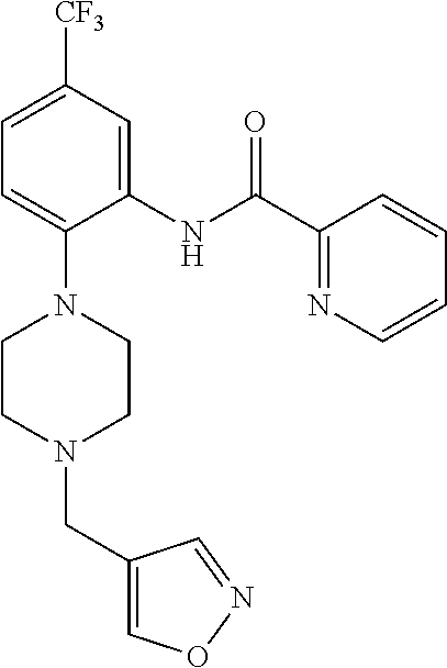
C1=C([CF3])C=C(NC(C2=NC=CC=C2)=O)C(N2CCN(CC3=CON=C3)CC2)=C1
